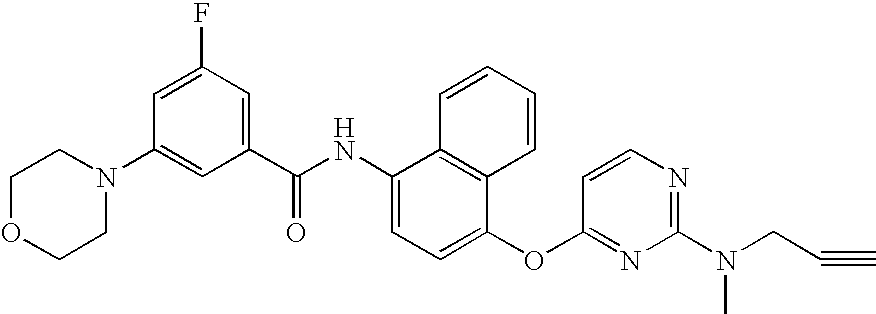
C1OCCN(C2=CC(C(NC3=CC=C(OC4=NC(N(CC#C)C)=NC=C4)C4=C3C=CC=C4)=O)=CC(F)=C2)C1
